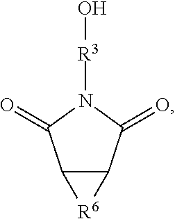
C12C(C(=O)N([R3]O)C1=O)[R6]2
